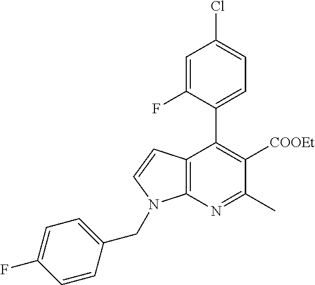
C12=C(N=C(C)C([COOEt])=C1C1=CC=C(Cl)C=C1F)N(CC1=CC=C(F)C=C1)C=C2
